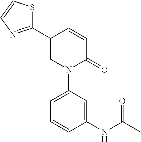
C1(NC(C)=O)=CC(N2C(=O)C=CC(C3=NC=CS3)=C2)=CC=C1
